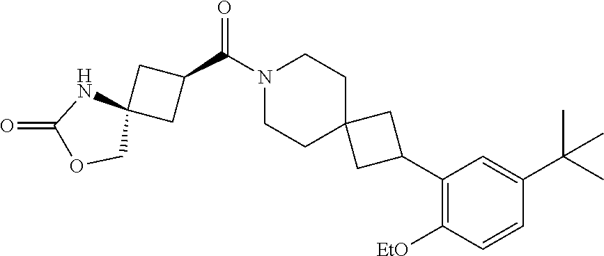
N1(C(C2CC3(C2)NC(=O)OC3)=O)CCC2(CC1)CC(C1=C([EtO])C=CC(C(C)(C)C)=C1)C2
